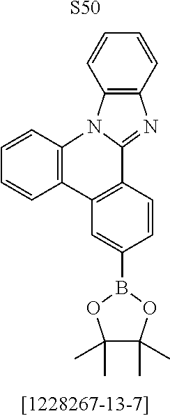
C12=C(C=CC=C1)N=C1N2C2=C(C3=C1C=CC(B1OC(C)(C)C(C)(C)O1)=C3)C=CC=C2.[S50]
